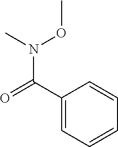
C1=C(C(=O)N(OC)C)C=CC=C1
